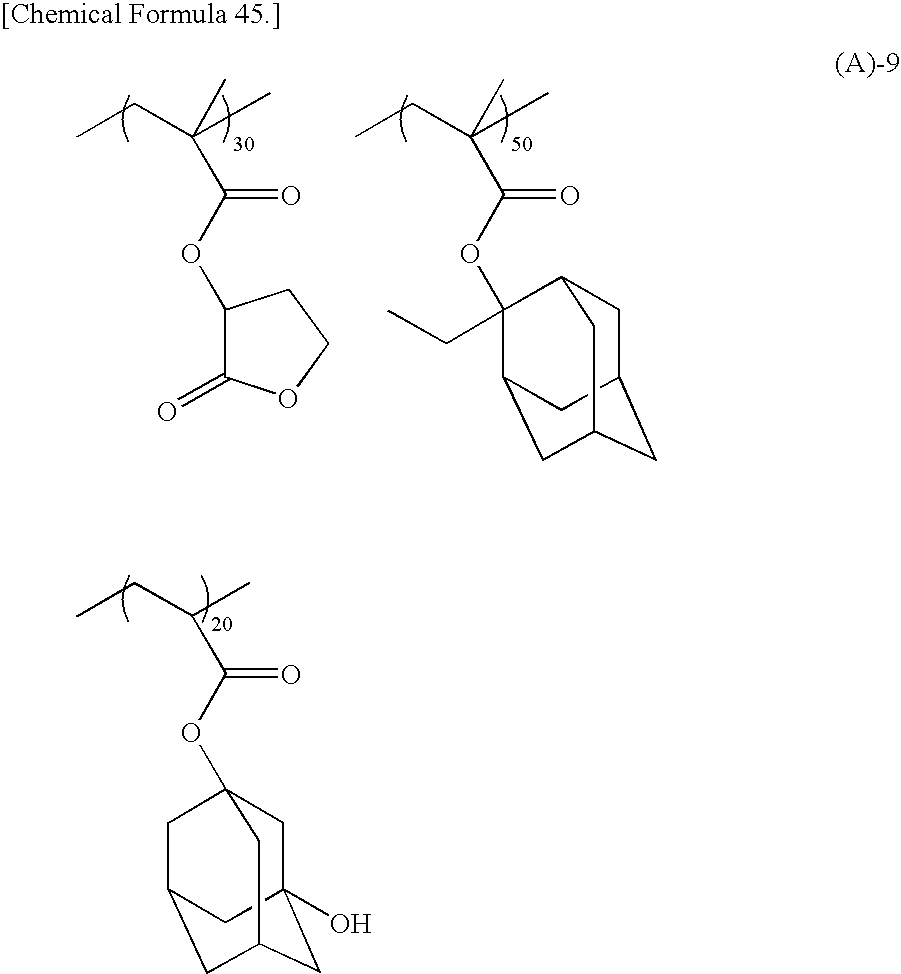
CCC(C)(C)C(OC1C(=O)OCC1)=O.CCC(C)(C)C(OC1(CC)C2CC3CC(CC1C3)C2)=O.CCC(C)C(OC12CC3(O)CC(CC(C1)C3)C2)=O
